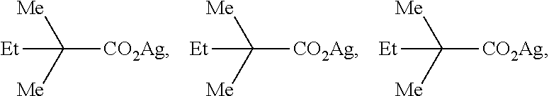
[Et]C([Me])([Me])[CO2Ag].[Et]C([Me])([Me])[CO2Ag].[Et]C([Me])([Me])[CO2Ag]
